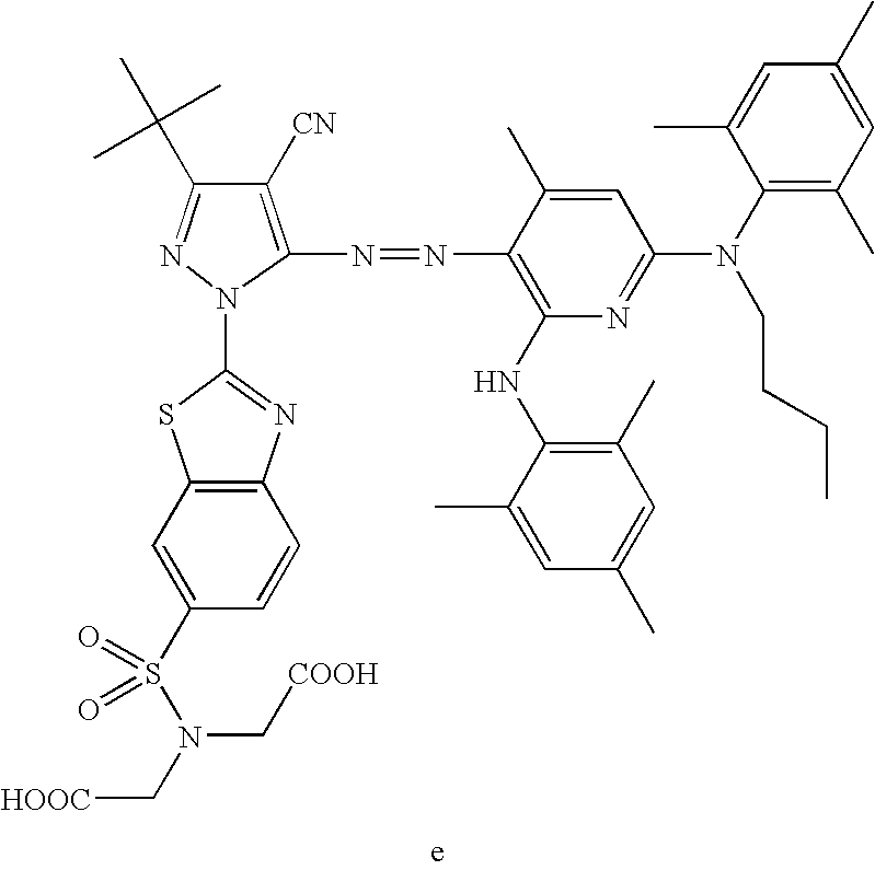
[HOOC]CN(C[COOH])S(C1=CC2=C(C=C1)N=C(N1N=C(C(C)(C)C)C([CN])=C1N=NC1=C(NC3=C(C)C=C(C)C=C3C)N=C(N(CCCC)C3=C(C)C=C(C)C=C3C)C=C1C)S2)(=O)=O
